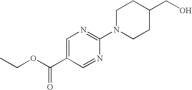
C1=C(C(OCC)=O)C=NC(N2CCC(CO)CC2)=N1
